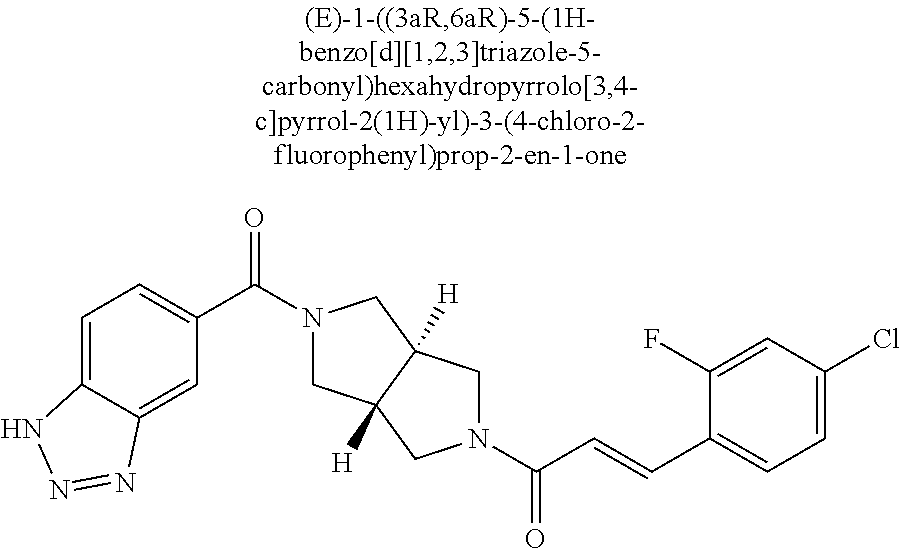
C1=C2C(=CC(C(=O)N3CC4([H])C([H])(C3)CN(C(=O)C=CC3=CC=C(Cl)C=C3F)C4)=C1)N=NN2
